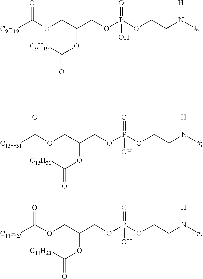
[C15H31]C(OCC(COP(OCCN([#])[H])(=O)O)OC(=O)[C15H31])=O.[C9H19]C(OCC(COP(OCCN([#])[H])(=O)O)OC(=O)[C9H19])=O.[C11H23]C(OCC(COP(OCCN([#])[H])(=O)O)OC(=O)[C11H23])=O
